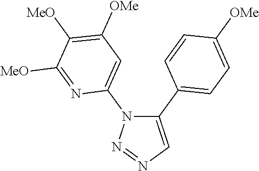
C1(C2=CC=C([OMe])C=C2)=CN=NN1C1=CC([OMe])=C([MeO])C([MeO])=N1
